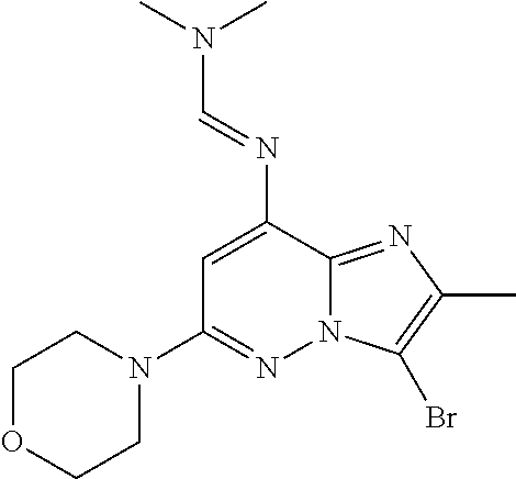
C1OCCN(C2=NN3C(=NC(C)=C3Br)C(N=CN(C)C)=C2)C1
